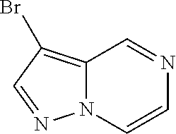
N12C(=C(Br)C=N1)C=NC=C2
